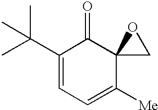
C1(C(C)(C)C)=CC=C([Me])C2(C1=O)CO2
